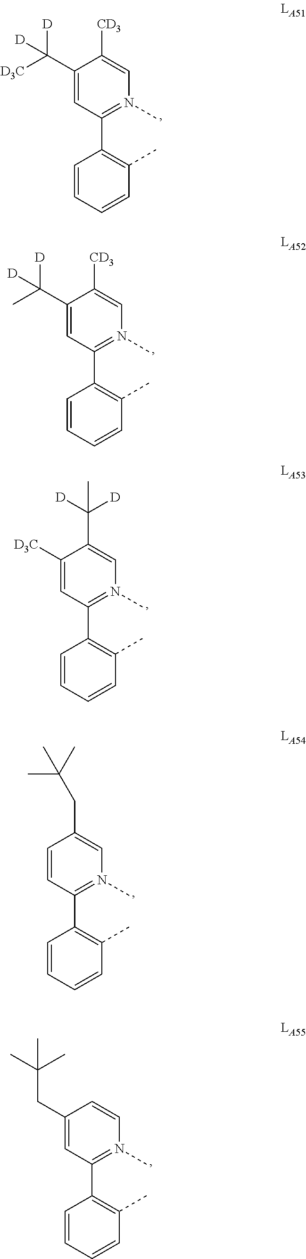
C1(C([D])([D3C])[D])=CC(C2=C(C)C=CC=C2)=N(C)C=C1[CD3].C1(C([D])(C)[D])=CC(C2=C(C)C=CC=C2)=N(C)C=C1[CD3].C1([D3C])=CC(C2=C(C)C=CC=C2)=N(C)C=C1C([D])([D])C.C1=CC(C2=C(C)C=CC=C2)=N(C)C=C1CC(C)(C)C.C1(CC(C)(C)C)=CC(C2=C(C)C=CC=C2)=N(C)C=C1
